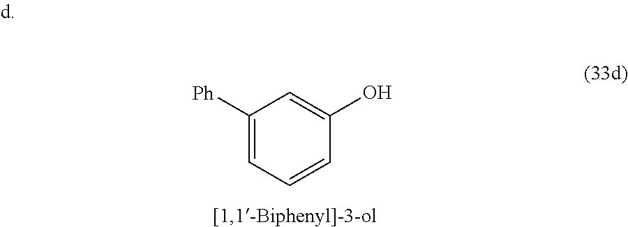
C1=C([Ph])C=C(O)C=C1
